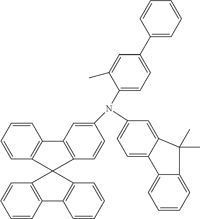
C12=CC=C(N(C3=CC=C(C4=CC=CC=C4)C=C3C)C3=CC4=C(C=C3)C3(C5=C4C=CC=C5)C4=C(C=CC=C4)C4=C3C=CC=C4)C=C1C(C)(C)C1=CC=CC=C21
